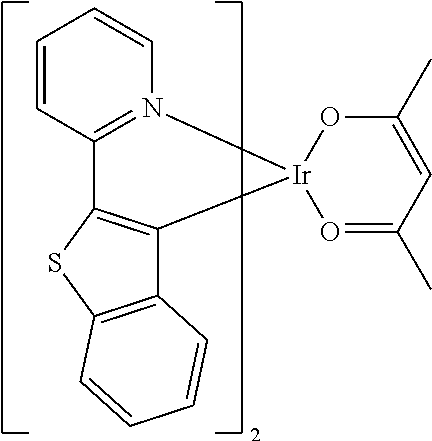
C1=CC2=N(C=C1)[Ir]1(O=C(C)C=C(C)O1)C1=C2SC2=C1C=CC=C2
